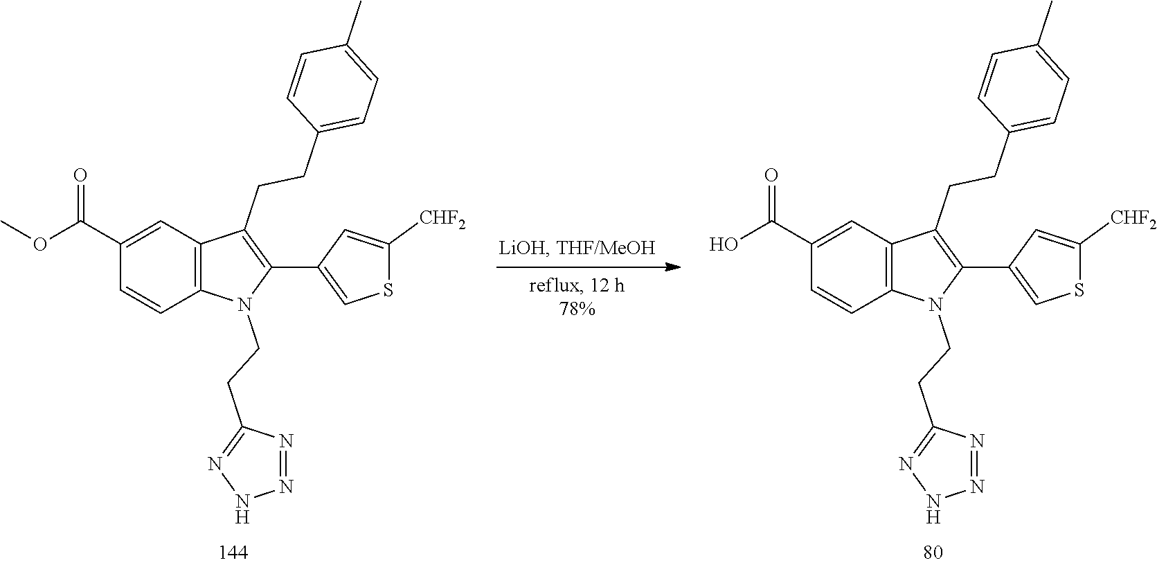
C1(C(OC)=O)=CC2=C(C=C1)N(CCC1=NNN=N1)C(C1=CSC([CHF2])=C1)=C2CCC1=CC=C(C)C=C1.C1(C(O)=O)=CC2=C(C=C1)N(CCC1=NNN=N1)C(C1=CSC([CHF2])=C1)=C2CCC1=CC=C(C)C=C1
